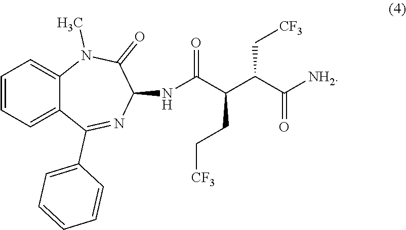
C12=CC=CC=C1N(C)C(=O)C(NC(C(C(C([NH2])=O)C[CF3])CC[CF3])=O)N=C2C1=CC=CC=C1
